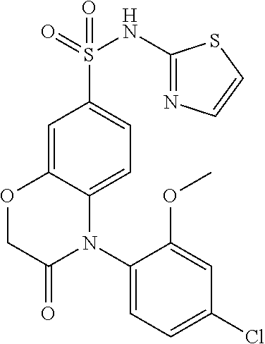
O=S(=O)(NC1=NC=CS1)C1=CC=C2C(=C1)OCC(=O)N2C1=CC=C(Cl)C=C1OC
